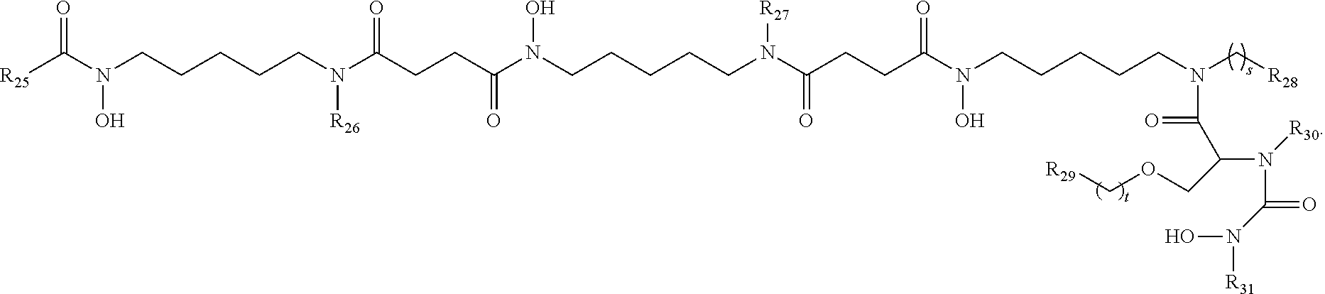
[R25]C(N(CCCCCN(C(CCC(N(CCCCCN(C(CCC(N(CCCCCN(C[R28])C(=O)C(N([R30])C(=O)N([R31])O)COC[R29])O)=O)=O)[R27])O)=O)=O)[R26])O)=O
